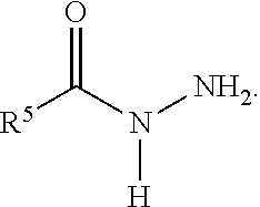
[R5]C(N([H])[NH2])=O
